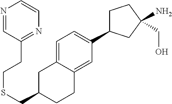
C1=C2C(=CC(C3CCC(CO)(N)C3)=C1)CCC(CSCCC1=NC=CN=C1)C2
